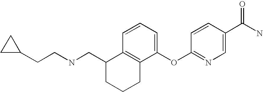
C12=C(C(OC3=NC=C(C(N)=O)C=C3)=CC=C1)CCCC2CNCCC1CC1
